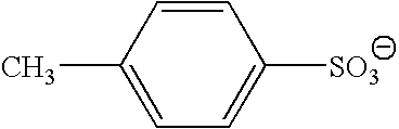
CC1=CC=C([SO3])C=C1
